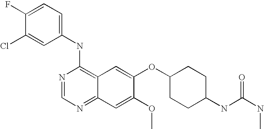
C1=C(Cl)C(F)=CC=C1NC1=C2C(=NC=N1)C=C(OC)C(OC1CCC(NC(NC)=O)CC1)=C2
